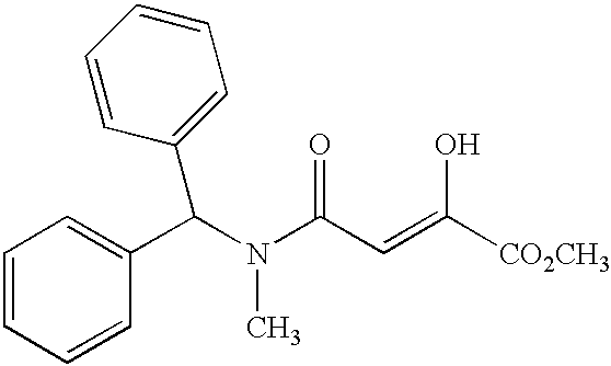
C1(C(N(C(C=C([CO2CH3])O)=O)C)C2=CC=CC=C2)=CC=CC=C1
